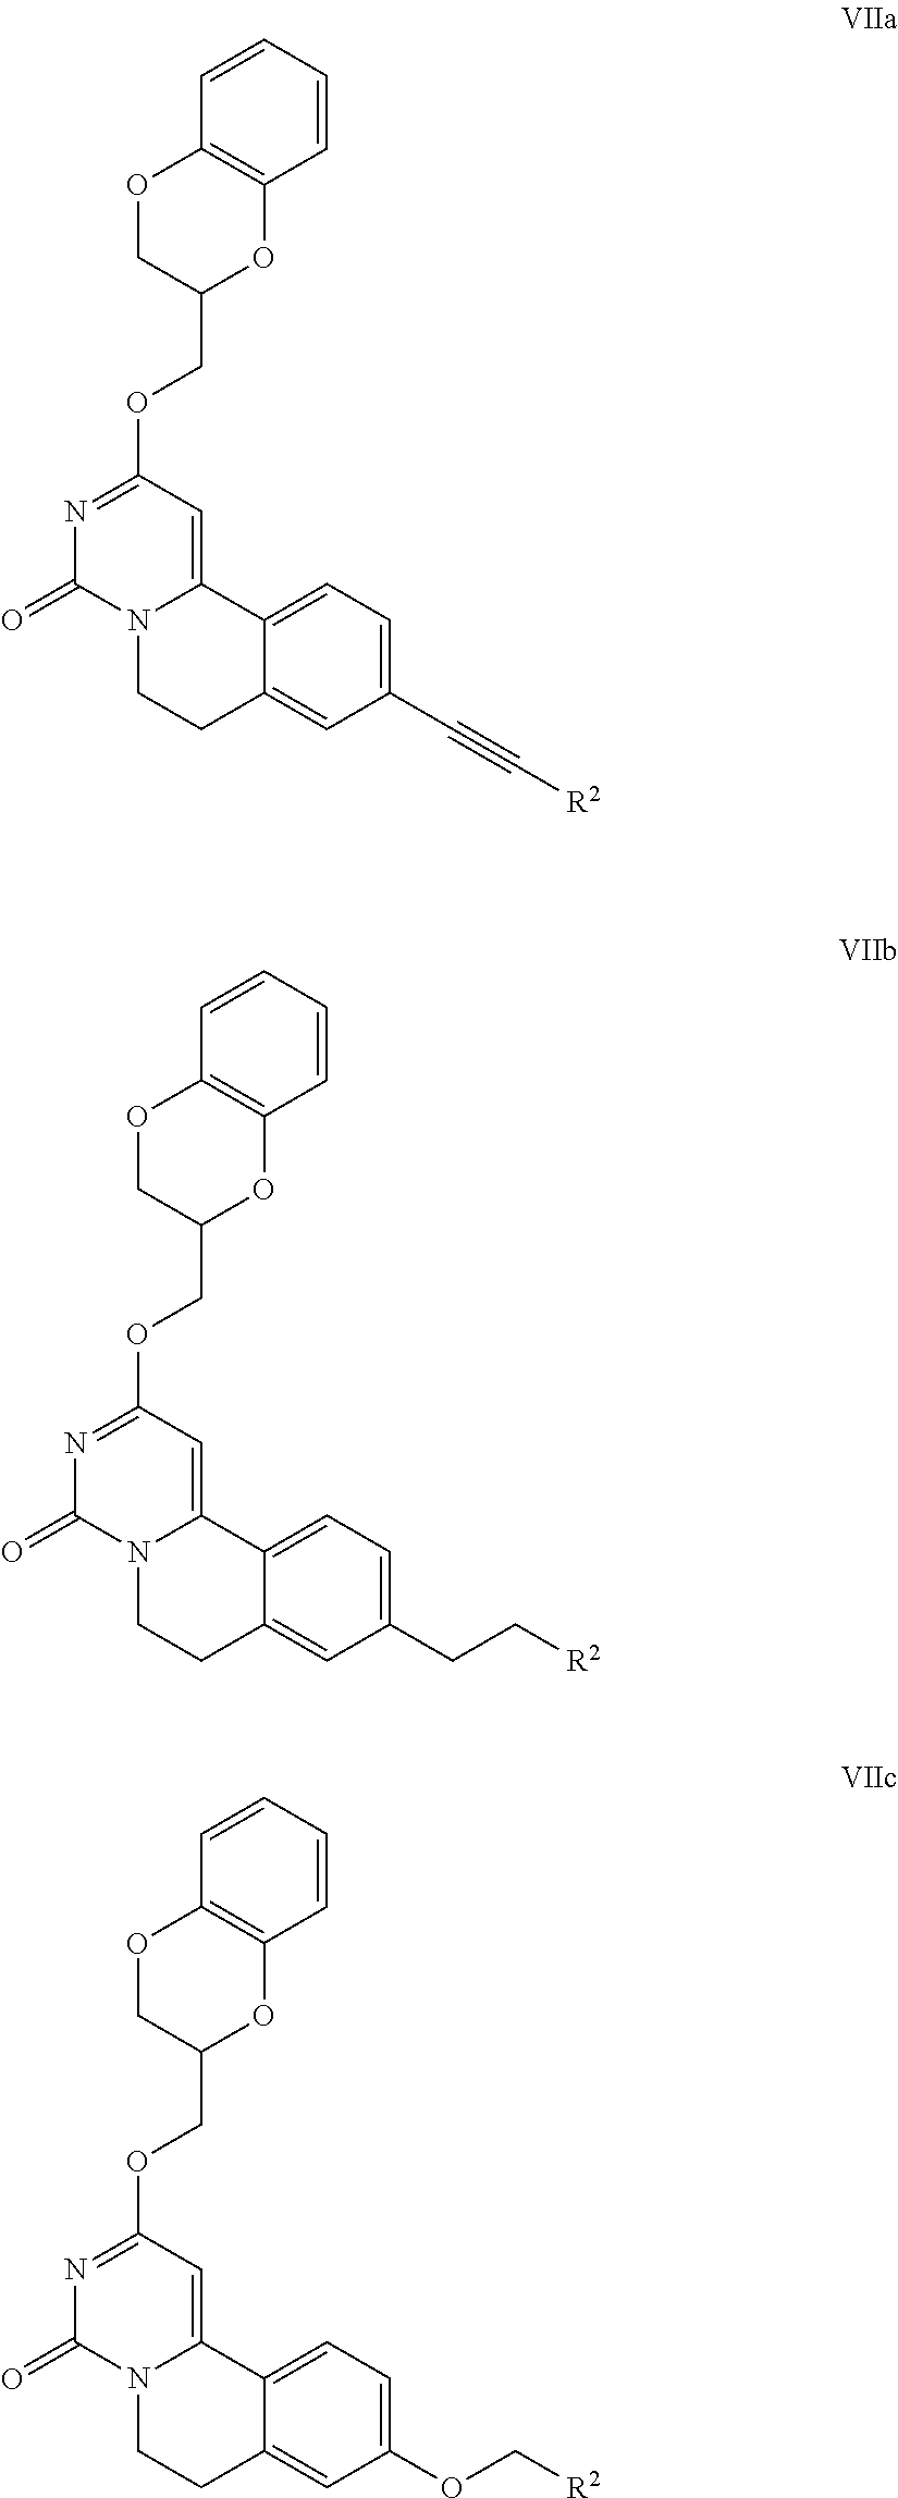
N1=C(OCC2OC3=C(OC2)C=CC=C3)C=C2N(C1=O)CCC1=CC(C#C[R2])=CC=C21.N1=C(OCC2OC3=C(OC2)C=CC=C3)C=C2N(C1=O)CCC1=CC(CC[R2])=CC=C21.N1=C(OCC2OC3=C(OC2)C=CC=C3)C=C2N(C1=O)CCC1=CC(OC[R2])=CC=C21
